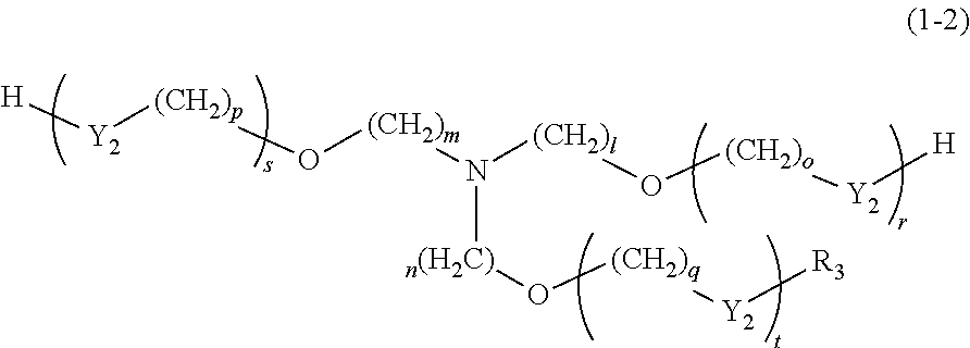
[H][Y2][(CH2)p]O[(CH2)m]N([(CH2)l]O[(CH2)o][Y2][H])[n(H2C)]O[(CH2)q][Y2][R3]
